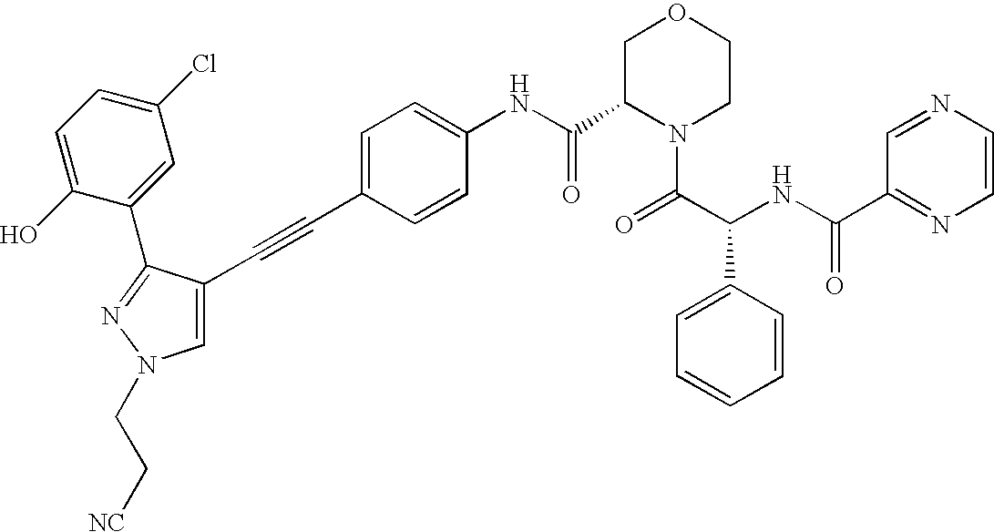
C1(C(NC2=CC=C(C#CC3=CN(CC[NC])N=C3C3=CC(Cl)=CC=C3O)C=C2)=O)N(C(=O)C(C2=CC=CC=C2)NC(=O)C2=NC=CN=C2)CCOC1
